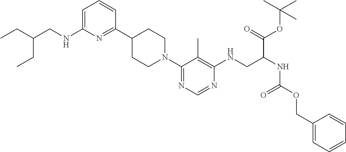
C1CN(C2=NC=NC(NCC(NC(OCC3=CC=CC=C3)=O)C(=O)OC(C)(C)C)=C2C)CCC1C1=NC(NCC(CC)CC)=CC=C1
